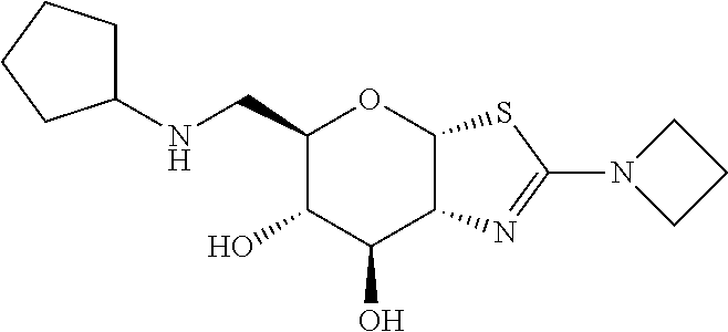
C1(CNC2CCCC2)C(O)C(O)C2C(O1)SC(N1CCC1)=N2
